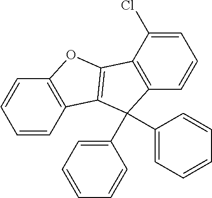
C1=CC2=C(C=C1)OC1=C2C(C2=CC=CC=C2)(C2=CC=CC=C2)C2=C1C(Cl)=CC=C2
